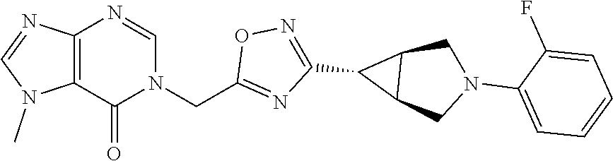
C12=C(C(=O)N(CC3=NC(C4C5C4CN(C4=CC=CC=C4F)C5)=NO3)C=N1)N(C)C=N2
